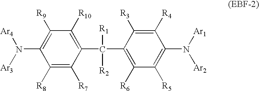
C1([R8])=C([R7])C(C(C2=C([R6])C([R5])=C(N([Ar1])[Ar2])C([R4])=C2[R3])([R1])[R2])=C([R10])C([R9])=C1N([Ar3])[Ar4]
